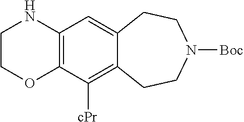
C12=C(NCCO1)C=C1C(=C2[cPr])CCN([Boc])CC1
